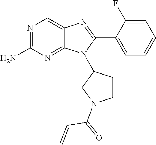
C12=NC(N)=NC=C1N=C(C1=CC=CC=C1F)N2C1CCN(C(C=C)=O)C1
